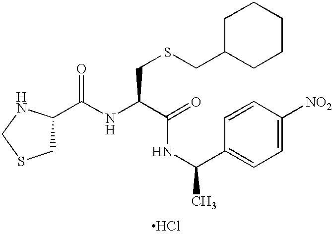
Cl.C(NC(C(=O)NC(C1=CC=C([NO2])C=C1)C)CSCC1CCCCC1)(=O)C1CSCN1
